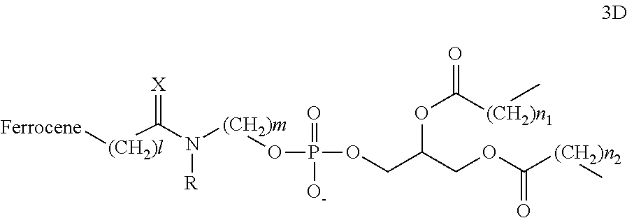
C(N([(CH2)m]OP(=O)([O-])OCC(COC([(CH2)n2]C)=O)OC(=O)[(CH2)n1]C)[R])([(CH2)l][Ferrocene])=[X]
